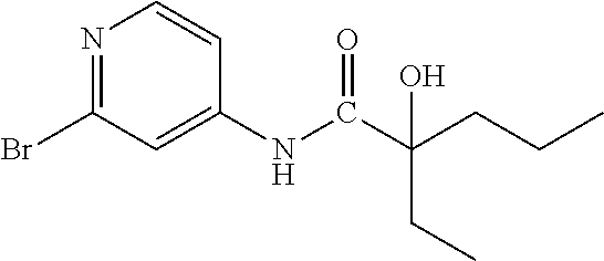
N1=C(Br)C=C(NC(C(CCC)(CC)O)=O)C=C1
